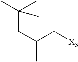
C(CC(C)C[X3])(C)(C)C
